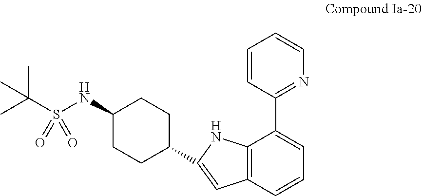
C1(NS(C(C)(C)C)(=O)=O)CCC(C2=CC3=C(C(C4=NC=CC=C4)=CC=C3)N2)CC1
